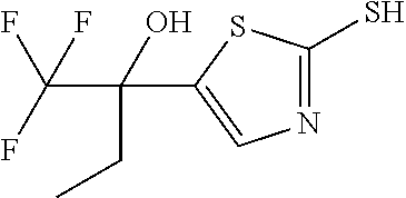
SC1=NC=C(C(O)(CC)C(F)(F)F)S1
